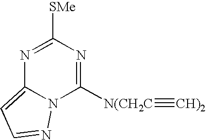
N1=C([SMe])N=C([N(CH2C]#[CH)2])N2C1=CC=N2
